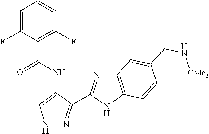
C1=C(F)C(C(NC2=CNN=C2C2=NC3=C(N2)C=CC(CN[CMe3])=C3)=O)=C(F)C=C1
